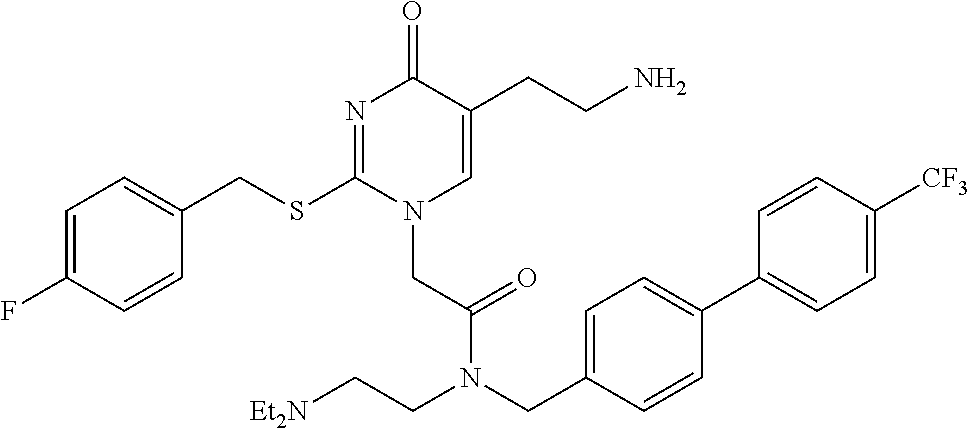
C1=C(F)C=CC(CSC2=NC(=O)C(CCN)=CN2CC(=O)N(CC2=CC=C(C3=CC=C([CF3])C=C3)C=C2)CC[Et2N])=C1
